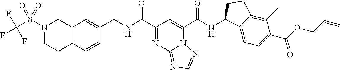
N12C(C(NC3C4=CC=C(C(OCC=C)=O)C(C)=C4CC3)=O)=CC(C(NCC3=CC4=C(C=C3)CCN(S(C(F)(F)F)(=O)=O)C4)=O)=NC1=NC=N2
